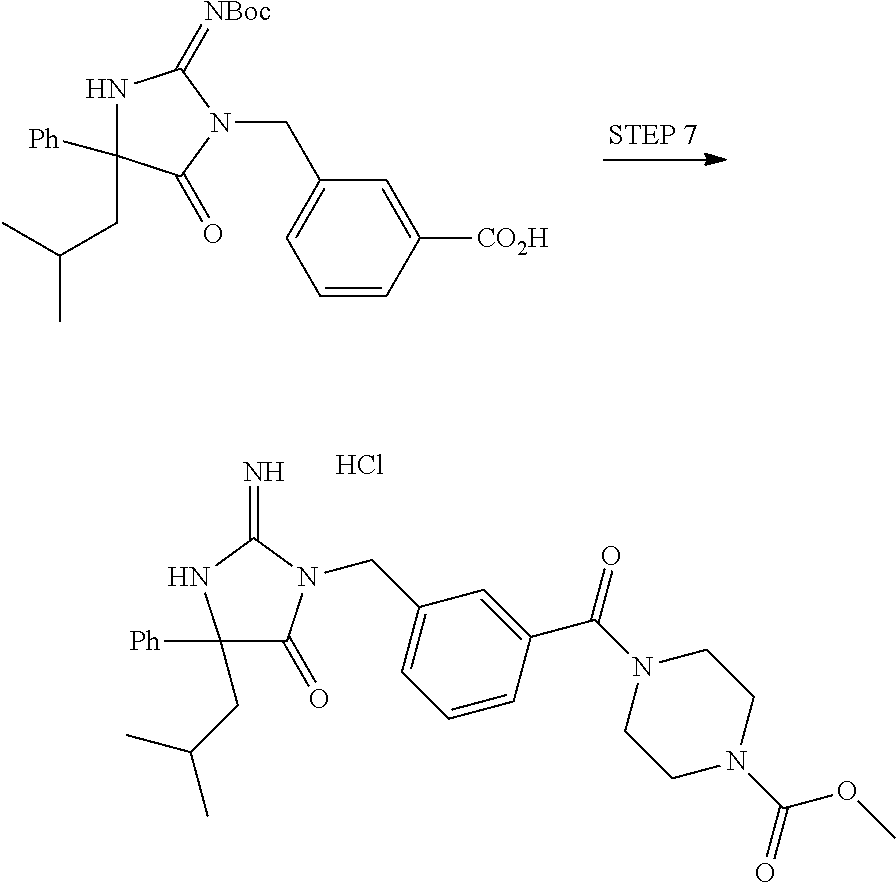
C1=CC([CO2H])=CC(CN2C(=O)C([Ph])(CC(C)C)NC2=[NBoc])=C1.C1([Ph])(CC(C)C)C(=O)N(CC2=CC=CC(C(N3CCN(C(=O)OC)CC3)=O)=C2)C(=N)N1.Cl
